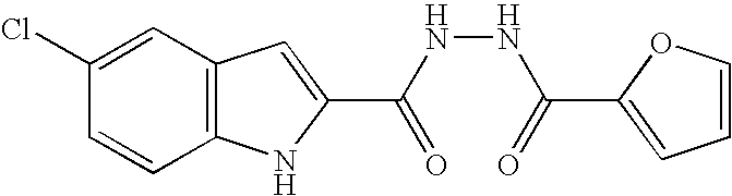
C12=C(C=C(Cl)C=C1)C=C(C(NNC(=O)C1=CC=CO1)=O)N2
